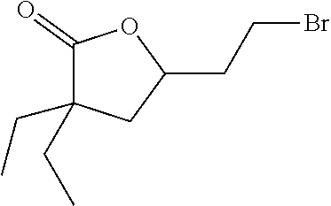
C1(=O)C(CC)(CC)CC(CCBr)O1
